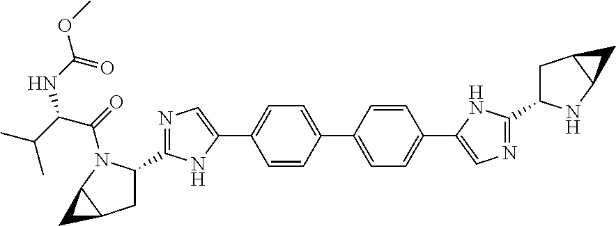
C1=CC(C2=CC=C(C3=CN=C(C4CC5C(C5)N4)N3)C=C2)=CC=C1C1=CN=C(C2CC3C(C3)N2C(=O)C(C(C)C)NC(OC)=O)N1
